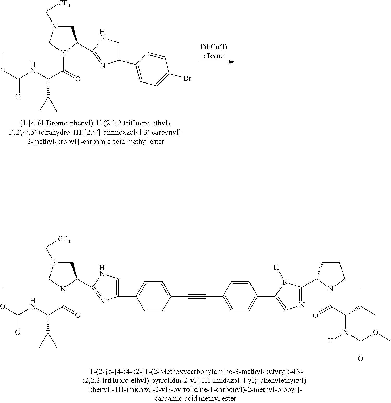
C(C1=CC=C(C2=CN=C(C3CCCN3C(C(N(C(OC)=O)[H])C(C)C)=O)N2[H])C=C1)#CC1=CC=C(C2=CNC(C3CN(C[CF3])CN3C(C(NC(OC)=O)C(C)C)=O)=N2)C=C1.C1=C(C2=CC=C(Br)C=C2)N=C(C2CN(C[CF3])CN2C(C(NC(OC)=O)C(C)C)=O)N1
